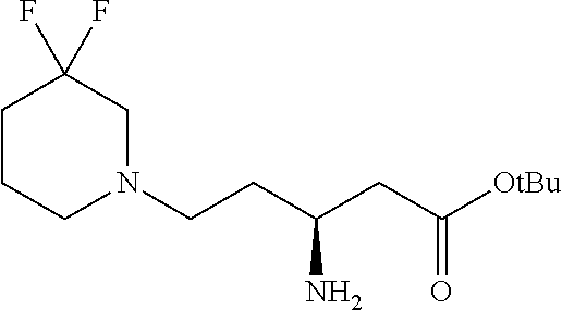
C1CCN(CCC(CC([OtBu])=O)N)CC1(F)F
